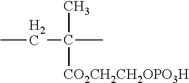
CCC(C)([CO2CH2CH2OPO3H])C
